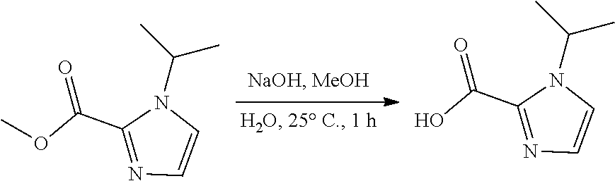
O(C(C1=NC=CN1C(C)C)=O)C.OC(C1=NC=CN1C(C)C)=O
